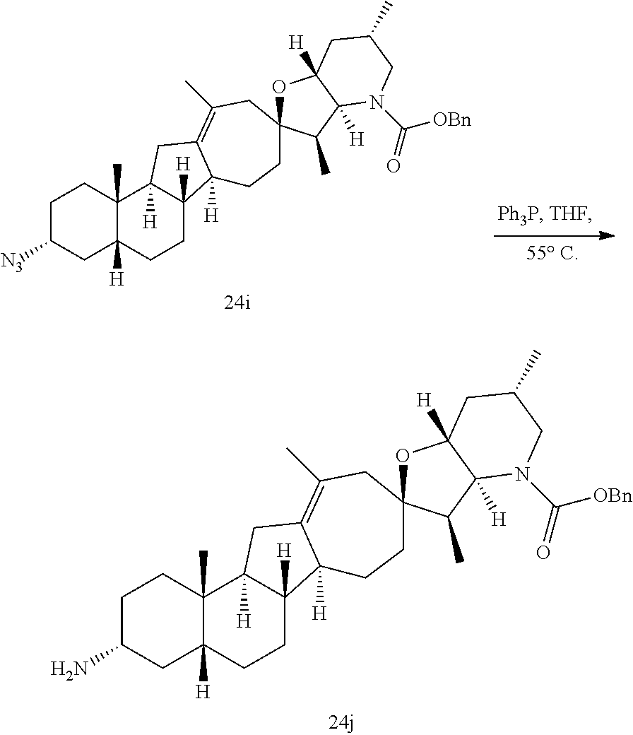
C1C([N3])CC2([H])C(C)(C1)C1([H])C([H])(CC2)C2([H])C(=C(C)CC3(CC2)OC2([H])C([H])(C3C)N(C(=O)[OBn])CC(C)C2)C1.C1C(N)CC2([H])C(C)(C1)C1([H])C([H])(CC2)C2([H])C(=C(C)CC3(CC2)OC2([H])C([H])(C3C)N(C(=O)[OBn])CC(C)C2)C1
